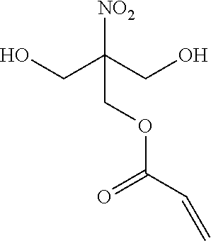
C(C(CO)([NO2])COC(C=C)=O)O
